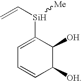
C1=C([Si](C=C)[Me])C(O)C([OH])C=C1
